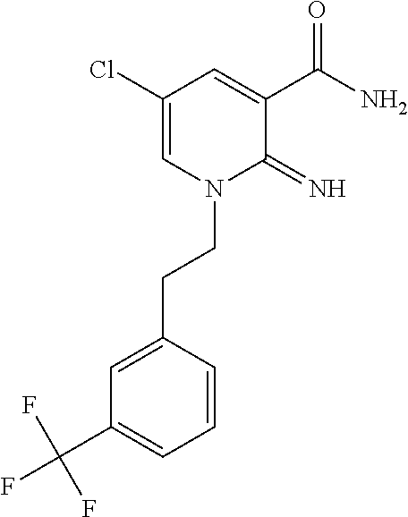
C1(Cl)=CN(CCC2=CC(C(F)(F)F)=CC=C2)C(=N)C(C(N)=O)=C1
